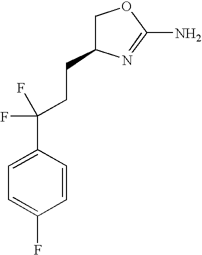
C1C(CCC(C2=CC=C(F)C=C2)(F)F)N=C(N)O1
